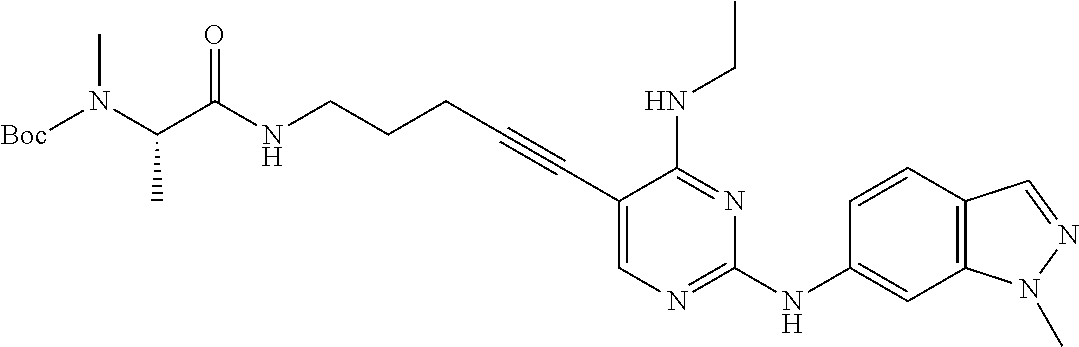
C(NCCCC#CC1=CN=C(NC2=CC3=C(C=C2)C=NN3C)N=C1NCC)(=O)C(N([Boc])C)C
